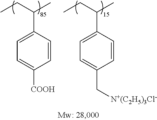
C(C1=CC=C([COOH])C=C1)(C)CC.C(C1=CC=C(C[N+(C2H5)3Cl-])C=C1)(C)CC
